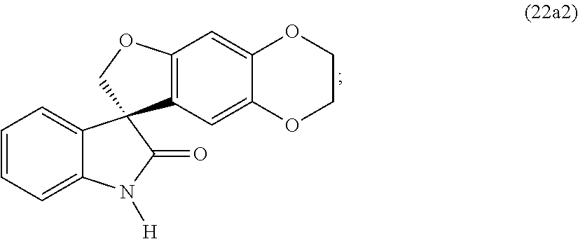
C1=C2C(=CC=C1)C1(C(=O)N2[H])C2=C(C=C3C(=C2)OCCO3)OC1
